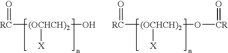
[RC]([(OCHCH)2](O)[X])=O.[RC]([(OCHCH)2](O[CR]=O)[X])=O
